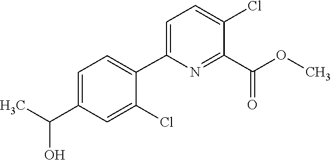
C1=C(C(C)O)C=C(Cl)C(C2=CC=C(Cl)C(C(OC)=O)=N2)=C1
